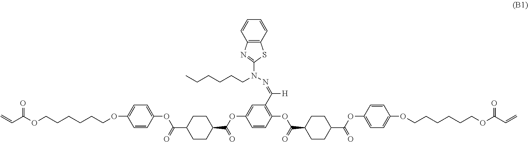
C12=C(C=CC=C1)SC(N(N=C([H])C1=C(OC(C3CCC(C(OC4=CC=C(OCCCCCCOC(C=C)=O)C=C4)=O)CC3)=O)C=CC(OC(=O)C3CCC(C(OC4=CC=C(OCCCCCCOC(C=C)=O)C=C4)=O)CC3)=C1)CCCCCC)=N2
